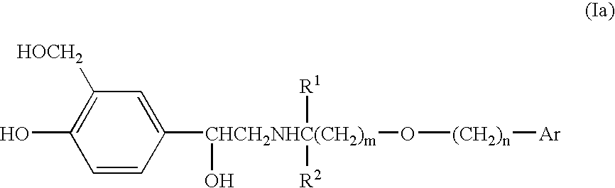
C1=CC([CHCH2NHC(CH2)m](O)([R2])([R1])O[(CH2)n][Ar])=CC([HOCH2])=C1O
